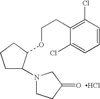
C1C(N2CCC(=O)C2)C(OCCC2=C(Cl)C=CC=C2Cl)CC1.Cl
